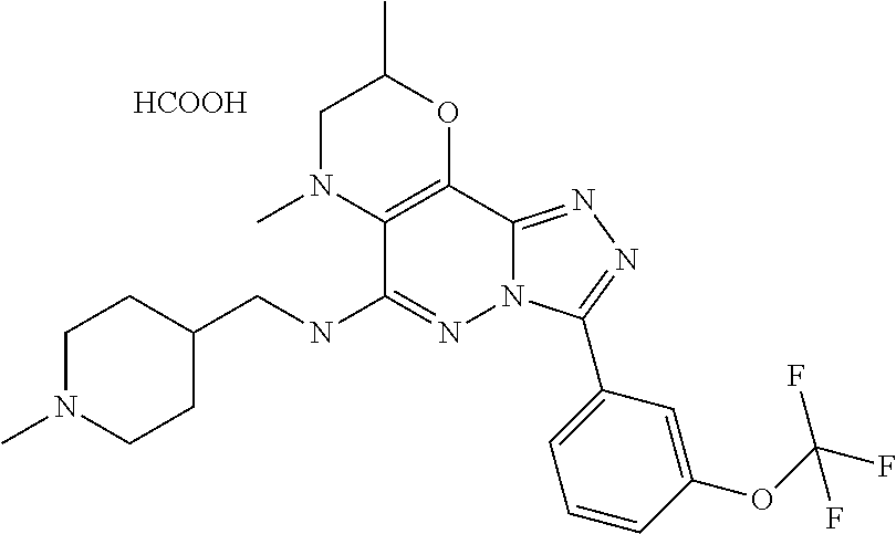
C1N(C)C2=C(OC1C)C1=NN=C(C3=CC=CC(OC(F)(F)F)=C3)N1N=C2NCC1CCN(C)CC1.[HCOOH]
